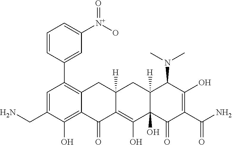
C1=C(CN)C(O)=C2C(=C1C1=CC([N+](O)=O)=CC=C1)CC1([H])C(=C(O)C3(O)C([H])(C1)C(N(C)C)C(O)=C(C(N)=O)C3=O)C2=O
